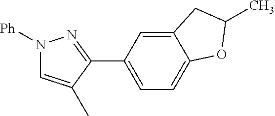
C1(C2=NN([Ph])C=C2C)=CC=C2C(=C1)CC(C)O2
